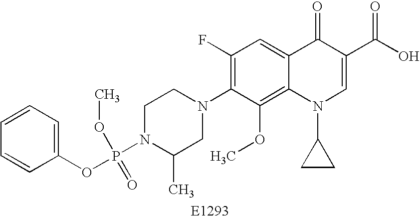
C1N(P(OC2=CC=CC=C2)(OC)=O)C(C)CN(C2=C(F)C=C3C(=C2OC)N(C2CC2)C=C(C(O)=O)C3=O)C1
